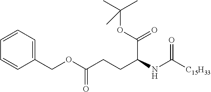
C1(COC(CCC(NC([C15H33])=O)C(=O)OC(C)(C)C)=O)=CC=CC=C1
